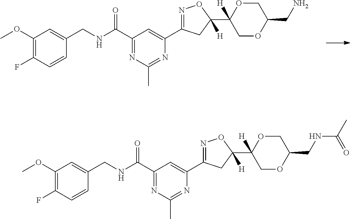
C1(OC)=C(F)C=CC(CNC(C2=NC(C)=NC(C3=NOC(C4([H])OCC(CNC(C)=O)OC4)([H])C3)=C2)=O)=C1.C1(OC)=C(F)C=CC(CNC(C2=NC(C)=NC(C3=NOC(C4([H])OCC(CN)OC4)([H])C3)=C2)=O)=C1
